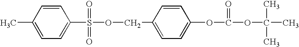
C1=CC(C)=CC=C1S(OCC1=CC=C(OC(OC(C)(C)C)=O)C=C1)(=O)=O
